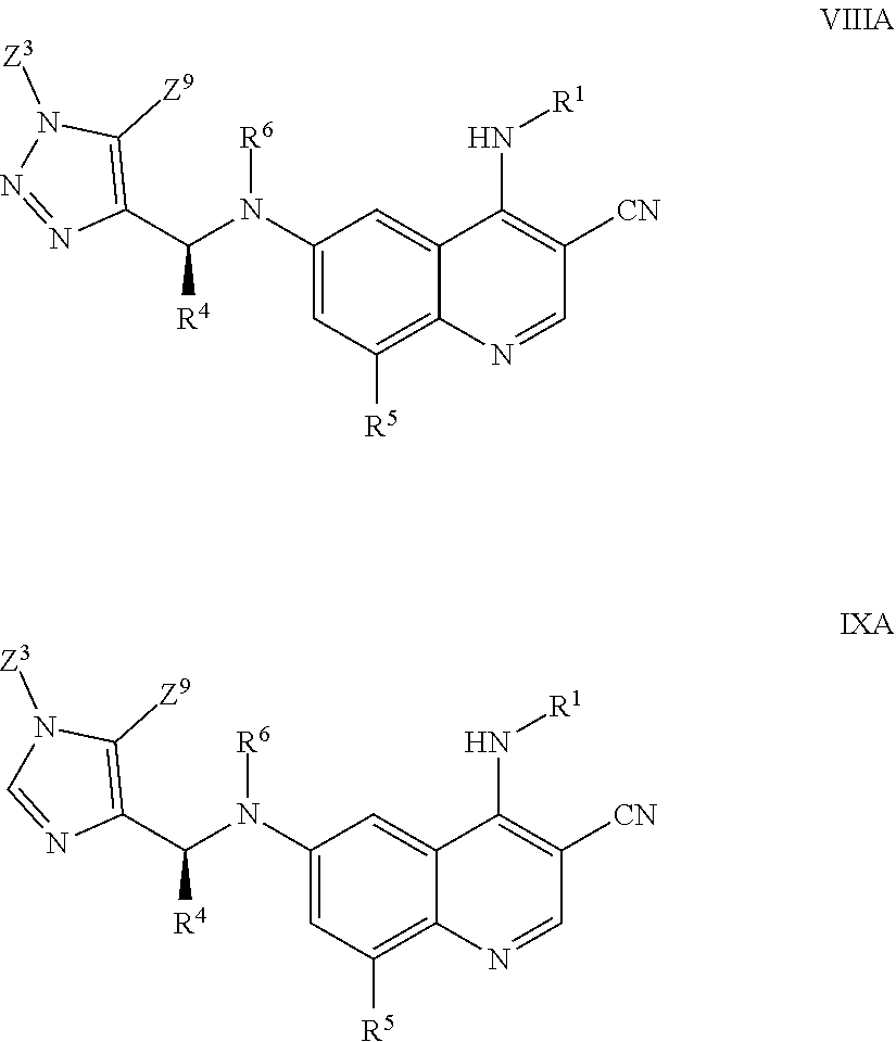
C1(N([R6])C(C2=C([Z9])N([Z3])N=N2)[R4])=CC([R5])=C2C(=C1)C(N[R1])=C([CN])C=N2.C1(N([R6])C(C2=C([Z9])N([Z3])C=N2)[R4])=CC([R5])=C2C(=C1)C(N[R1])=C([CN])C=N2
